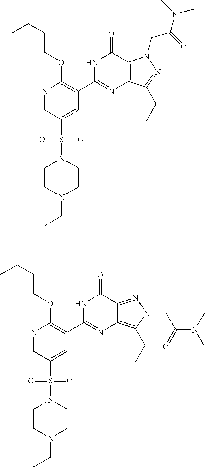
N1=CC(S(=O)(=O)N2CCN(CC)CC2)=CC(C2=NC3=C(C(=O)N2)N(CC(=O)N(C)C)N=C3CC)=C1OCCCC.N1=CC(S(=O)(=O)N2CCN(CC)CC2)=CC(C2=NC3=C(CC)N(CC(N(C)C)=O)N=C3C(=O)N2)=C1OCCCC
